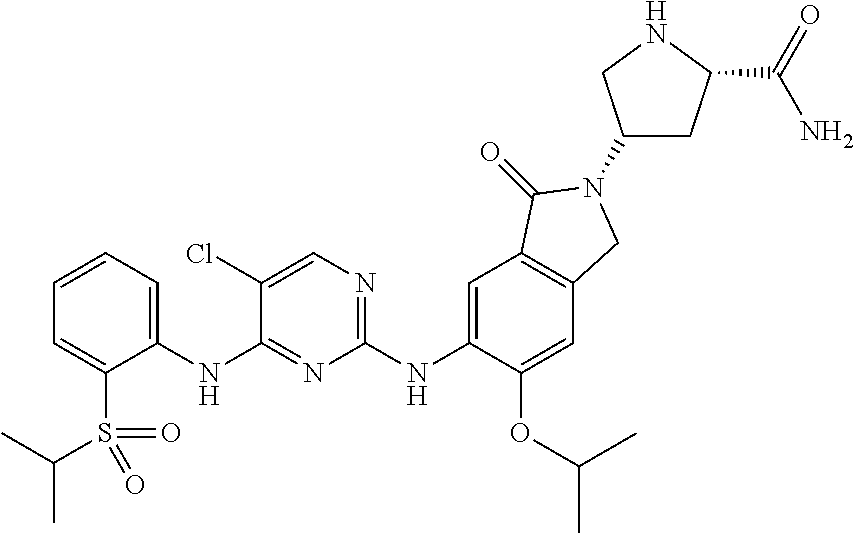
C1=C(S(C(C)C)(=O)=O)C(NC2=NC(NC3=CC4=C(C=C3OC(C)C)CN(C3CC(C(=O)N)NC3)C4=O)=NC=C2Cl)=CC=C1
